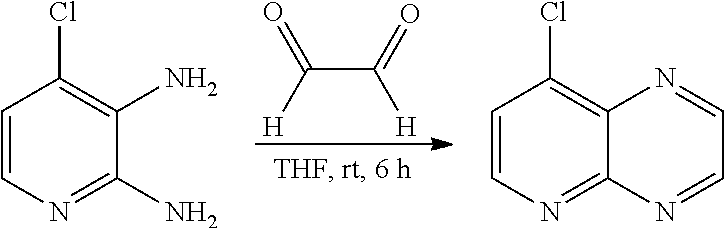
C(C(=O)[H])([H])=O.C1=CN=C(N)C(N)=C1Cl.C1=CN=C2C(=C1Cl)N=CC=N2
